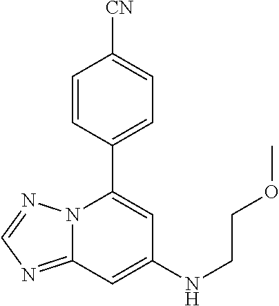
C12=NC=NN1C(C1=CC=C([CN])C=C1)=CC(NCCOC)=C2
